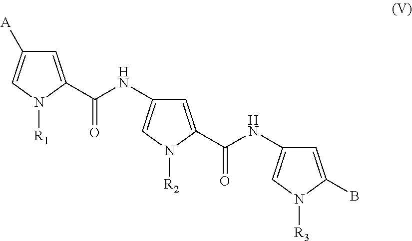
C1=C(C(=O)NC2=CN([R2])C(C(NC3=CN([R3])C(B)=C3)=O)=C2)N([R1])C=C1[A]
